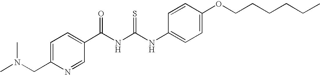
C(C1=CC=C(C(NC(NC2=CC=C(OCCCCCC)C=C2)=S)=O)C=N1)N(C)C
